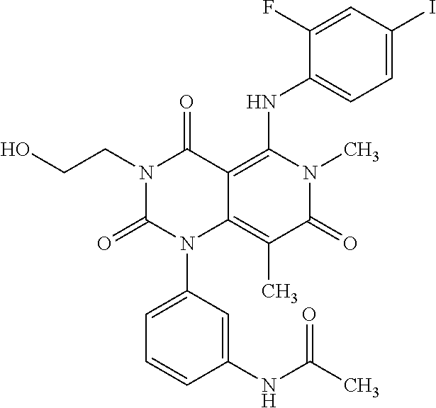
C1(NC(C)=O)=CC(N2C3=C(C)C(=O)N(C)C(NC4=CC=C(I)C=C4F)=C3C(=O)N(CCO)C2=O)=CC=C1
